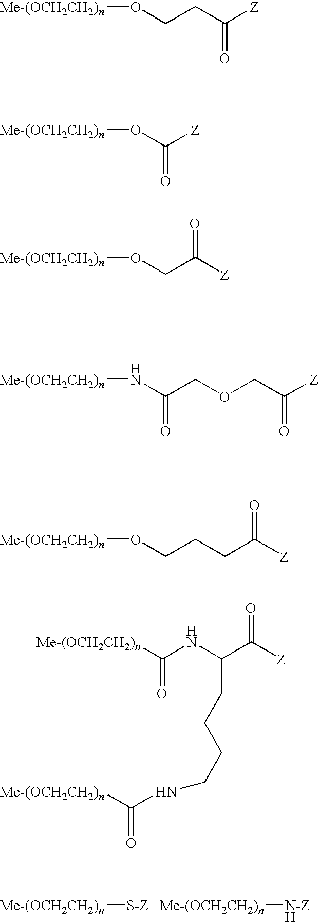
[Me-(OCH2CH2)n][S-Z].[Me-(OCH2CH2)n][N-ZH].[Me-(OCH2CH2)n]OCCC([Z])=O.[Me-(OCH2CH2)n]OC([Z])=O.[Me-(OCH2CH2)n]OCC([Z])=O.[Me-(OCH2CH2)n]NC(COCC([Z])=O)=O.[Me-(OCH2CH2)n]OCCCC([Z])=O.[Me-(OCH2CH2)n]C(NC(C([Z])=O)CCCCNC([Me-(OCH2CH2)n])=O)=O
